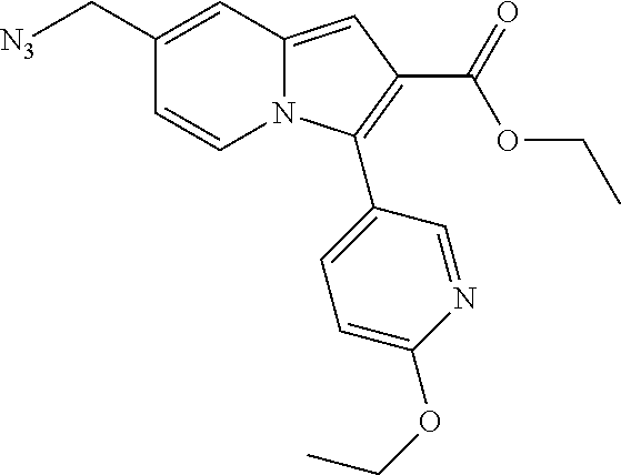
C1(C[N3])=CC2=CC(C(OCC)=O)=C(C3=CC=C(OCC)N=C3)N2C=C1
